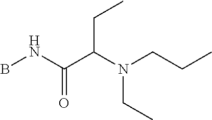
BNC(C(N(CCC)CC)CC)=O
